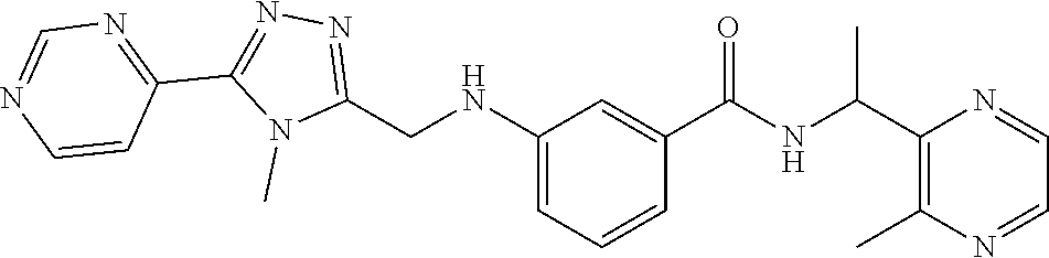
N(C1=CC=CC(C(=O)NC(C2=C(C)N=CC=N2)C)=C1)CC1=NN=C(C2=NC=NC=C2)N1C
